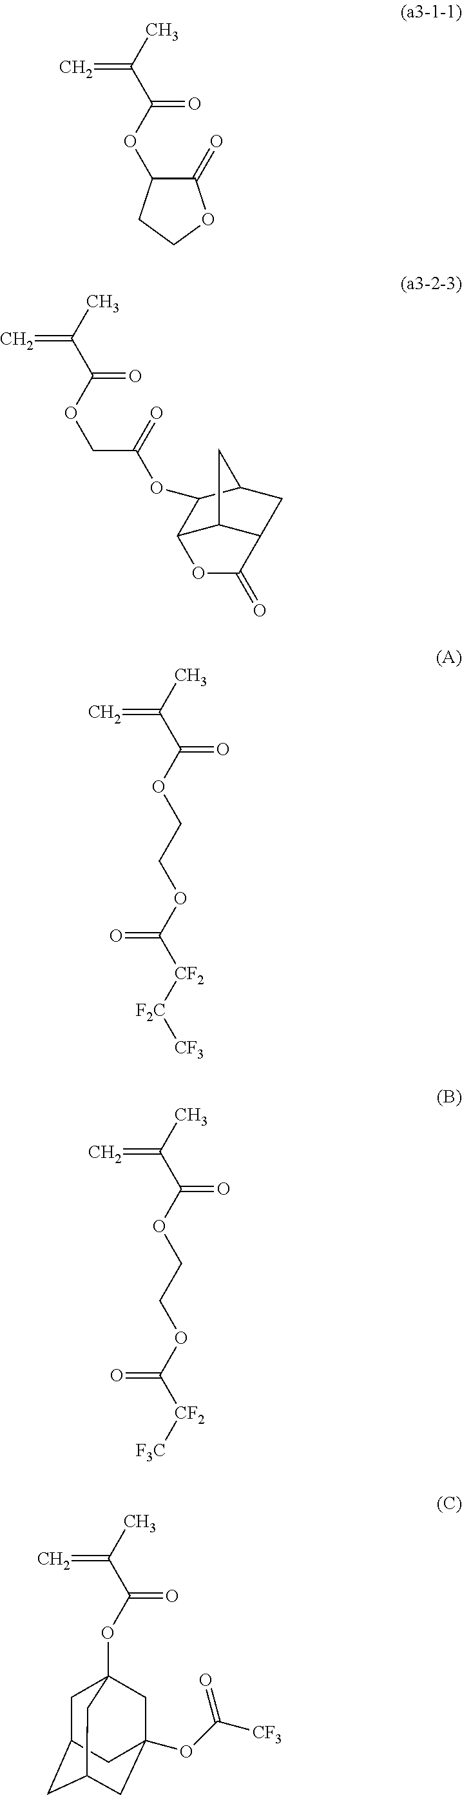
C=C(C)C(OC1C(=O)OCC1)=O.C=C(C)C(OCC(OC1C2C3C(CC1C3)C(=O)O2)=O)=O.C=C(C)C(OCCOC([CF2][F2C][CF3])=O)=O.C=C(C)C(OCCOC([CF2][F3C])=O)=O.C=C(C)C(OC12CC3CC(CC(OC([CF3])=O)(C1)C3)C2)=O
